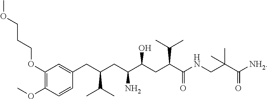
C1(OCCCOC)=C(OC)C=CC(CC(CC(C(CC(C(NCC(C([NH2])=O)(C)C)=O)C(C)C)O)N)C(C)C)=C1
